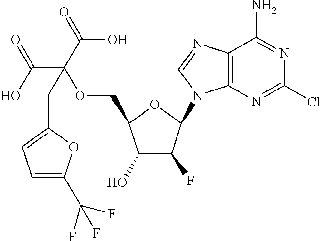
C12=C(N=CN1C1C(F)C(O)C(COC(C(O)=O)(C(=O)O)CC3=CC=C(C(F)(F)F)O3)O1)C(N)=NC(Cl)=N2
